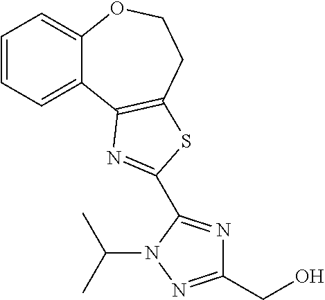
C1=CC=C2C(=C1)OCCC1=C2N=C(C2=NC(CO)=NN2C(C)C)S1
